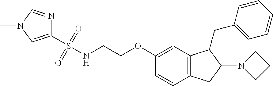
C1=C(OCCNS(C2=CN(C)C=N2)(=O)=O)C=CC2=C1C(CC1=CC=CC=C1)C(N1CCC1)C2
